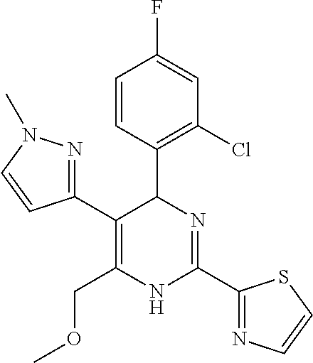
C1=CC(C2C(C3=NN(C)C=C3)=C(COC)NC(C3=NC=CS3)=N2)=C(Cl)C=C1F
